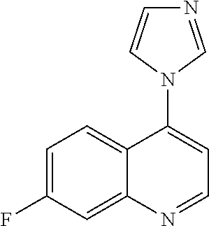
C1=C(F)C=C2C(=C1)C(N1C=NC=C1)=CC=N2
